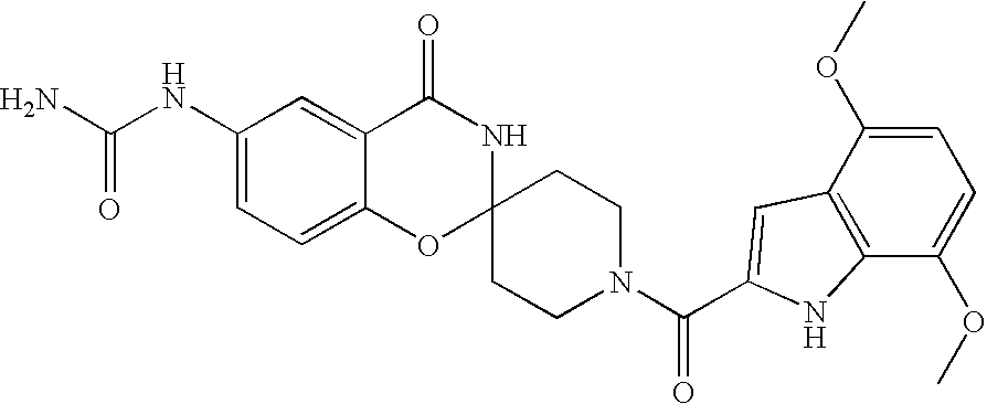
C1(NC(N)=O)=CC=C2C(=C1)C(=O)NC1(O2)CCN(C(=O)C2=CC3=C(C(OC)=CC=C3OC)N2)CC1
